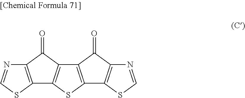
C12=C(SC3=C1C(=O)C1=C3SC=N1)C1=C(N=CS1)C2=O
